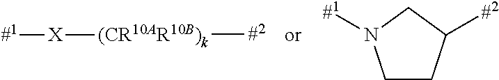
[(CR10AR10B)k]([#2])[X][#1].C1CC([#2])CN1[#1]
